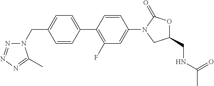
C(C1=CC=C(C2=C(F)C=C(N3CC(CNC(C)=O)OC3=O)C=C2)C=C1)N1N=NN=C1C
